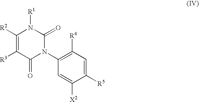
C1([R2])=C([R3])C(=O)N(C2=C([R4])C=C([R5])C([X2])=C2)C(=O)N1[R1]
